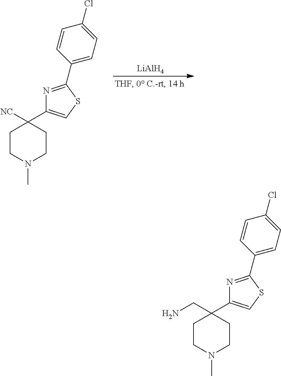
C1(C2=NC(C3([NC])CCN(C)CC3)=CS2)=CC=C(Cl)C=C1.[LiAlH4].C1(C2=NC(C3(CN)CCN(C)CC3)=CS2)=CC=C(Cl)C=C1
